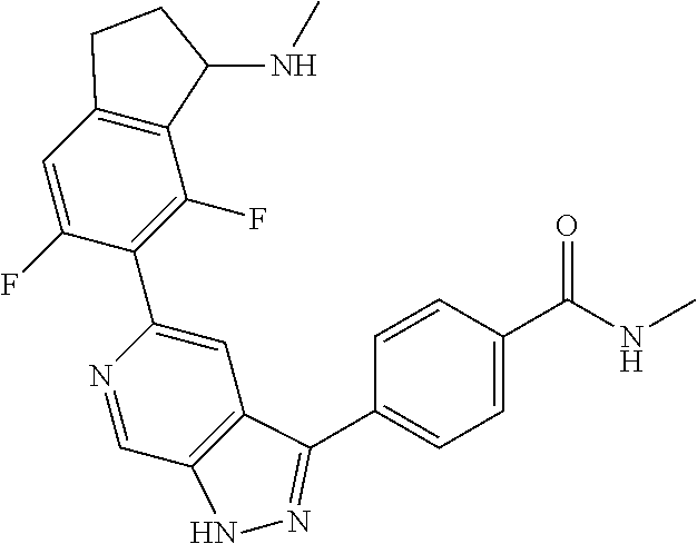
C12=C(C=C(F)C(C3=CC4=C(C=N3)NN=C4C3=CC=C(C(NC)=O)C=C3)=C1F)CCC2NC
